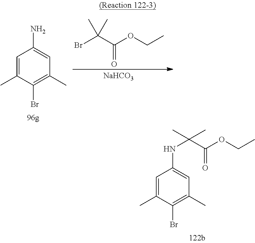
C1=C(C)C(Br)=C(C)C=C1N.BrC(C(OCC)=O)(C)C.[NaHCO3].C1=C(C)C(Br)=C(C)C=C1NC(C)(C(OCC)=O)C
